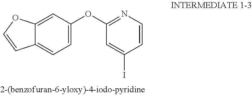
C12=CC(OC3=NC=CC(I)=C3)=CC=C1C=CO2
